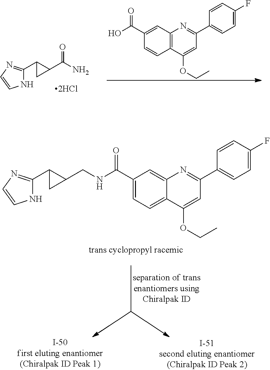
C1(C2=NC=CN2)CC1C(N)=O.C12=C(C(OCC)=CC(C3=CC=C(F)C=C3)=N1)C=CC(C(O)=O)=C2.C12=CC(C(=O)NCC3C(C4=NC=CN4)C3)=CC=C1C(OCC)=CC(C1=CC=C(F)C=C1)=N2
